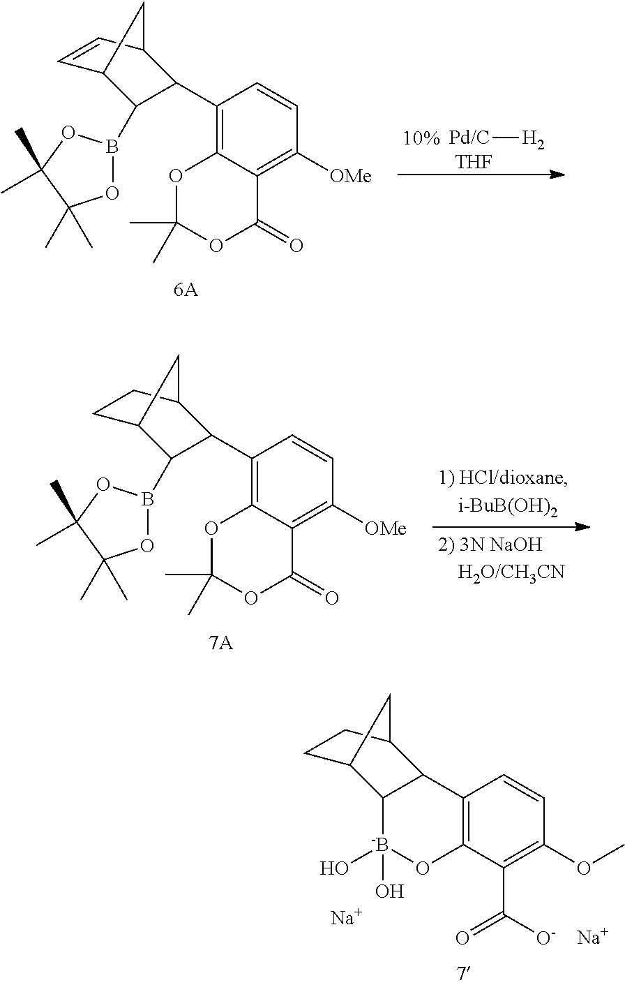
C1(C2C(B3OC(C)(C)C(C)(C)O3)C3CCC2C3)=C2C(=C([OMe])C=C1)C(=O)OC(C)(C)O2.[Na].[Na].C12=C(C(C(=O)[O-])=C(OC)C=C1)O[-B](O)(O)C1C3CCC(C21)C3.[Pd/C][H2].[THF].C1(C2C(B3OC(C)(C)C(C)(C)O3)C3C=CC2C3)=C2C(=C([OMe])C=C1)C(=O)OC(C)(C)O2
